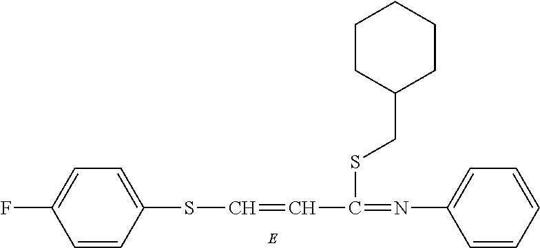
S(C=CC(SCC1CCCCC1)=NC1=CC=CC=C1)C1=CC=C(F)C=C1
